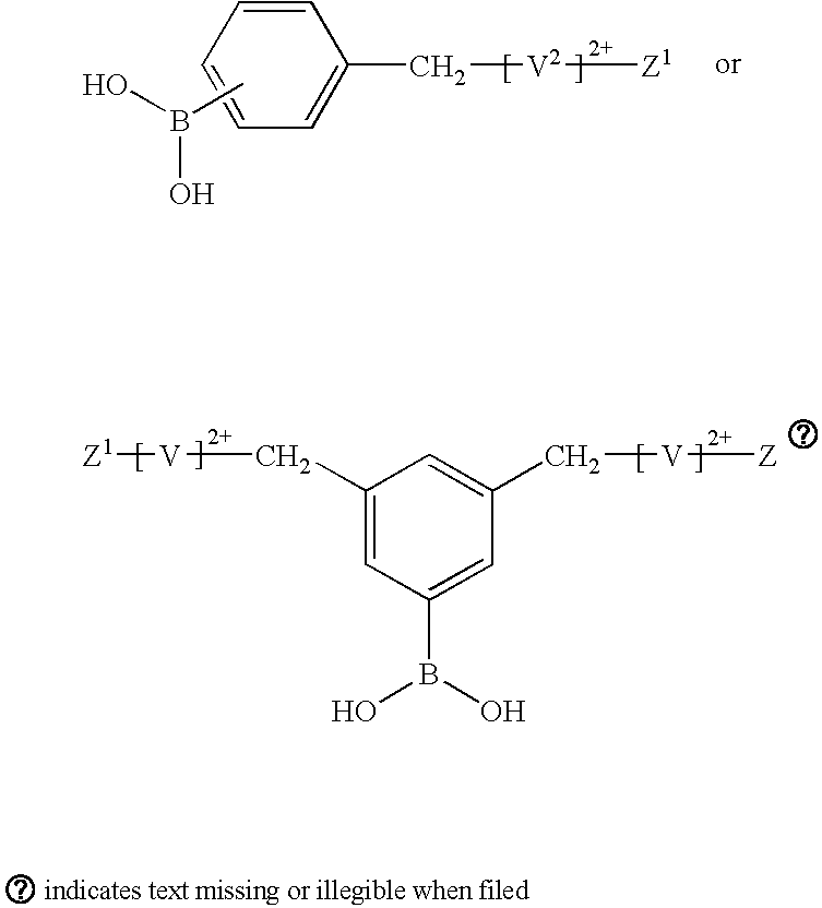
C1=C(C[V2][Z1])C=CC=C1.CB(O)O.C1(C[V][Z1])=CC(B(O)O)=CC(C[V][Z])=C1
